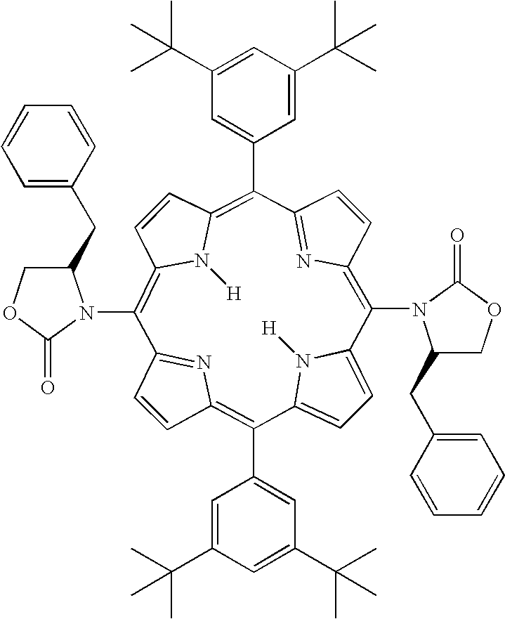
C1=CC2=C(C3=CC(C(C)(C)C)=CC(C(C)(C)C)=C3)C3=CC=C(N3[H])C(N3C(CC4=CC=CC=C4)COC3=O)=C3C=CC(=N3)C(C3=CC(C(C)(C)C)=CC(C(C)(C)C)=C3)=C3C=CC(=C(N4C(CC5=CC=CC=C5)COC4=O)C1=N2)N3[H]
